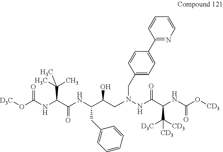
O(C(NC(C(NC(C(CN(NC(C(NC(O[CD3])=O)C([D3C])([CD3])[CD3])=O)CC1=CC=C(C2=NC=CC=C2)C=C1)O)CC1=CC=CC=C1)=O)C(C)(C)C)=O)[D3C]
